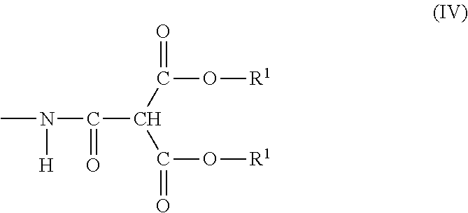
CN([H])C(C(C(=O)O[R1])C(=O)O[R1])=O
